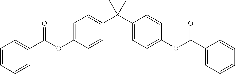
C1=C(OC(C2=CC=CC=C2)=O)C=CC(C(C)(C)C2=CC=C(OC(C3=CC=CC=C3)=O)C=C2)=C1
